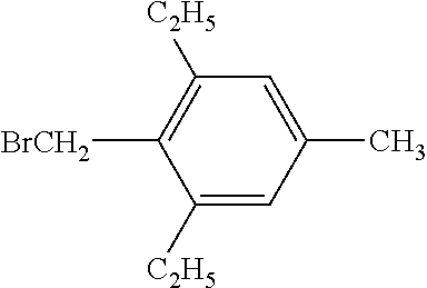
C1([C2H5])=C([BrCH2])C([C2H5])=CC(C)=C1
